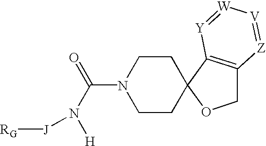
N1(C(=O)N([H])[J][RG])CCC2(CC1)C1=C(CO2)[Z]=[V][W]=[Y]1
